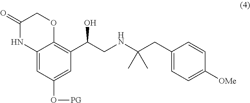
C12=C(C(CNC(CC3=CC=C([OMe])C=C3)(C)C)O)C=C(O[PG])C=C1NC(=O)CO2
